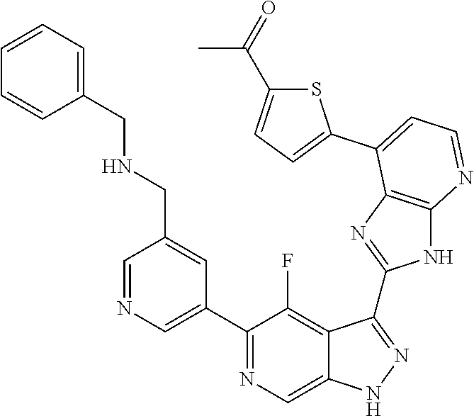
C1=NC=C(C2=NC=C3C(=C2F)C(C2=NC4=C(N2)N=CC=C4C2=CC=C(C(=O)C)S2)=NN3)C=C1CNCC1=CC=CC=C1
